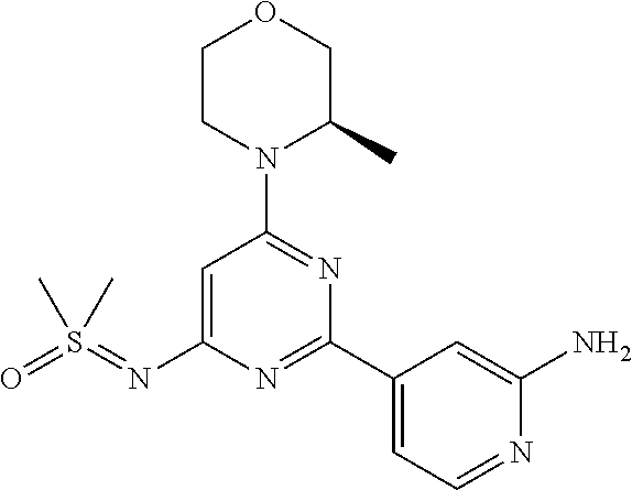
C1=C(N=S(=O)(C)C)N=C(C2=CC=NC(N)=C2)N=C1N1C(C)COCC1
